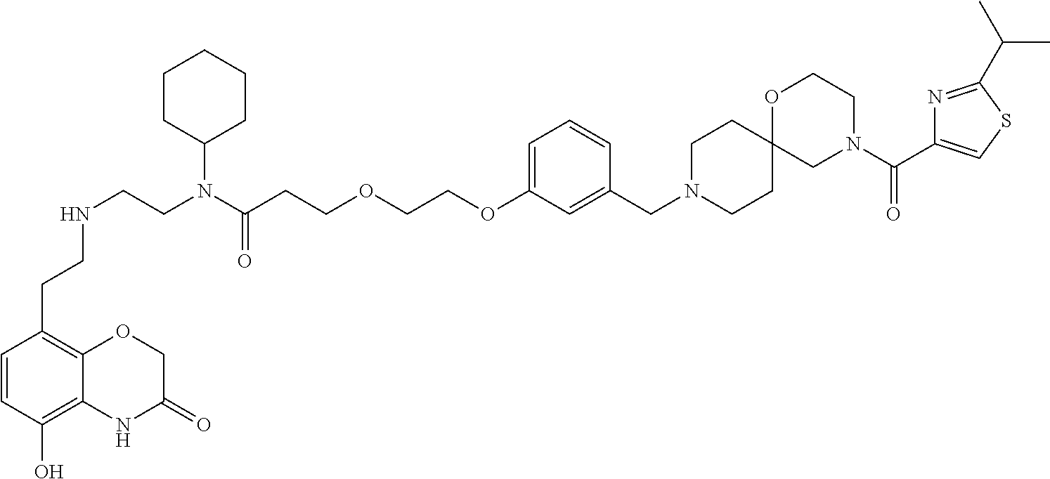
C1=CC(O)=C2C(=C1CCNCCN(C(CCOCCOC1=CC=CC(CN3CCC4(CC3)CN(C(C3=CSC(C(C)C)=N3)=O)CCO4)=C1)=O)C1CCCCC1)OCC(=O)N2
